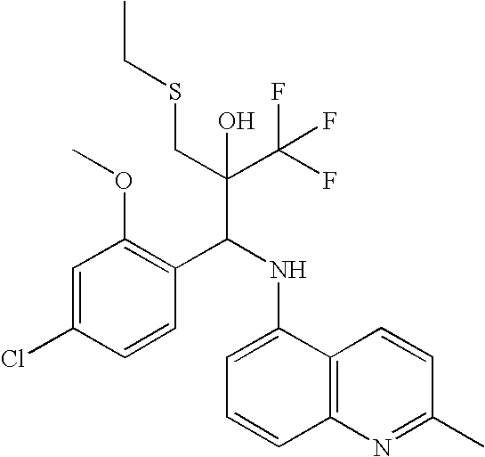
C1=C(Cl)C=CC(C(NC2=CC=CC3=C2C=CC(C)=N3)C(C(F)(F)F)(CSCC)O)=C1OC
